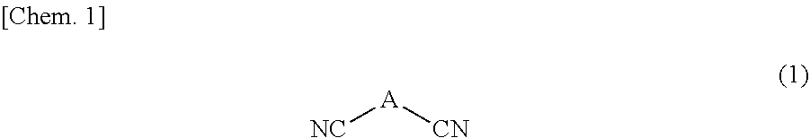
[NC][A][CN]
